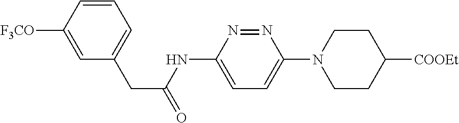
C1=C(NC(CC2=CC=CC([F3CO])=C2)=O)N=NC(N2CCC([COOEt])CC2)=C1
